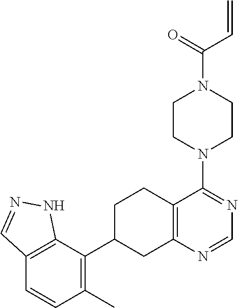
C12=C(C(C3CCC4=C(C3)N=CN=C4N3CCN(C(C=C)=O)CC3)=C(C)C=C1)NN=C2
